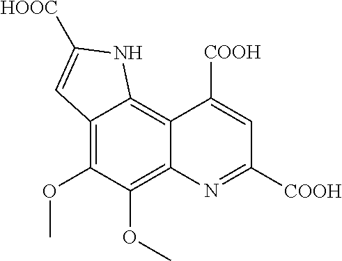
C12=C(OC)C(OC)=C3C(=C1NC([HOOC])=C2)C([COOH])=CC([COOH])=N3
